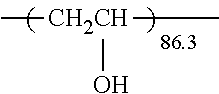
C[CH2CH](C)O
